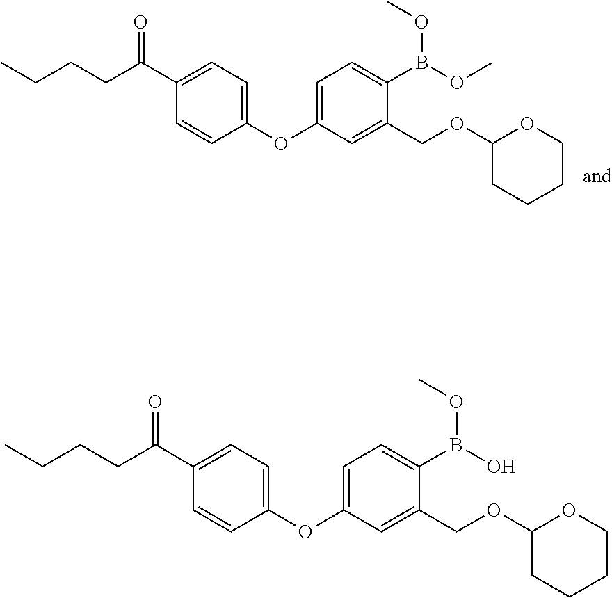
CCCCC(C1=CC=C(OC2=CC=C(B(OC)OC)C(COC3CCCCO3)=C2)C=C1)=O.CCCCC(C1=CC=C(OC2=CC=C(B(O)OC)C(COC3CCCCO3)=C2)C=C1)=O
